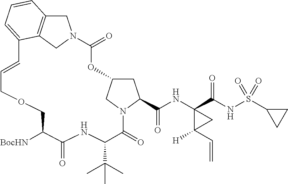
C1C2=C3CN1C(=O)OC1CC(C(NC4(C(NS(C5CC5)(=O)=O)=O)C(C=C)([H])C4)=O)N(C(=O)C(C(C)(C)C)NC(=O)C([BocHN])COCC=CC3=CC=C2)C1
